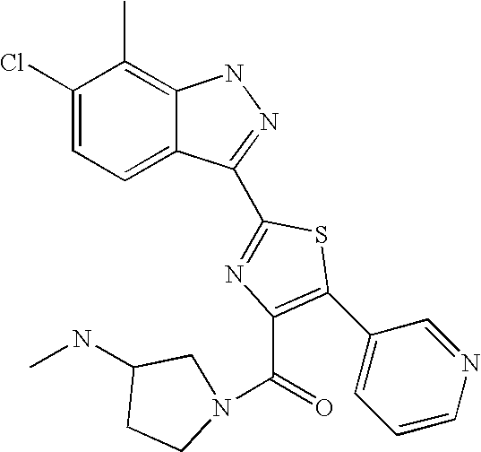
C1(Cl)=CC=C2C(=C1C)NN=C2C1=NC(C(N2CC(NC)CC2)=O)=C(C2=CC=CN=C2)S1
